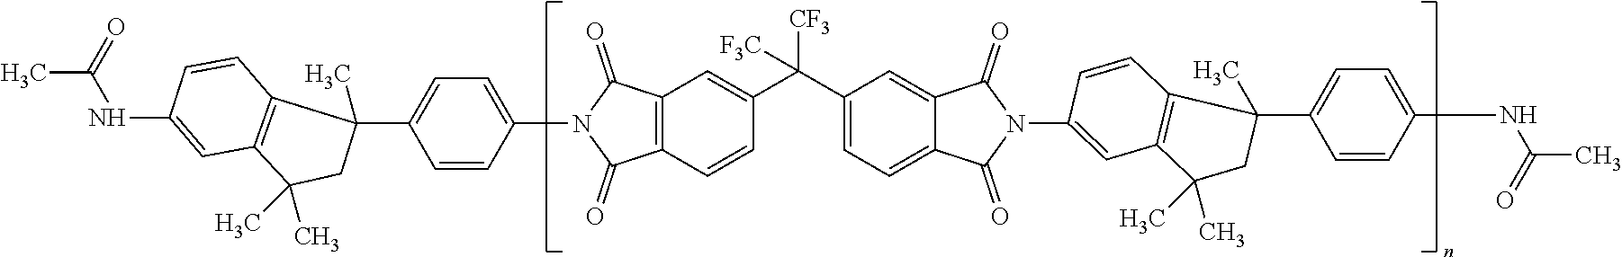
C12=C(C=CC(C(C3=CC=C4C(=C3)C(=O)N(C3=CC5=C(C=C3)C(C)(C3=CC=C(NC(C)=O)C=C3)CC5(C)C)C4=O)([F3C])[CF3])=C1)C(=O)N(C1=CC=C(C3(C)C4=C(C=C(NC(=O)C)C=C4)C(C)(C)C3)C=C1)C2=O
